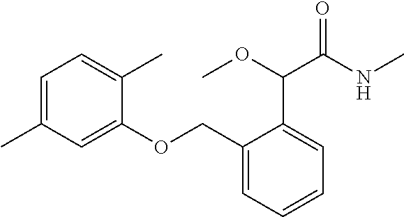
C1=C(C)C=C(OCC2=CC=CC=C2C(OC)C(NC)=O)C(C)=C1
